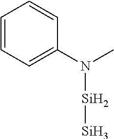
C1(N(C)[Si][Si])=CC=CC=C1
